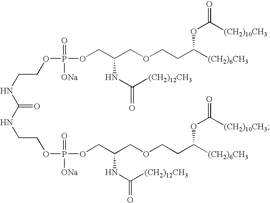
C(CNC(=O)NCCOP(=O)([ONa])OCC(COCCC([(CH2)6CH3])OC([(CH2)10CH3])=O)NC([(CH2)12CH3])=O)OP(=O)([ONa])OCC(COCCC([(CH2)6CH3])OC([(CH2)10CH3])=O)NC([(CH2)12CH3])=O
